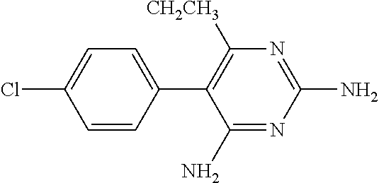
C1=C(C2=C([CH2CH3])N=C(N)N=C2N)C=CC(Cl)=C1
